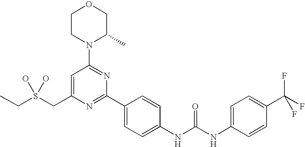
C(S(CC1=CC(N2C(C)COCC2)=NC(C2=CC=C(NC(NC3=CC=C(C(F)(F)F)C=C3)=O)C=C2)=N1)(O)O)C
